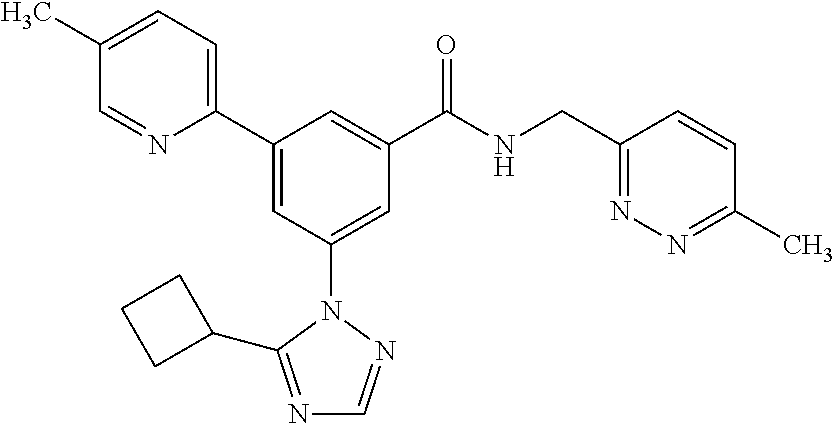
C1(C2=CC(N3N=CN=C3C3CCC3)=CC(C(NCC3=NN=C(C)C=C3)=O)=C2)=CC=C(C)C=N1
